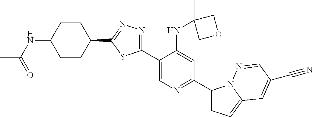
C1(C2=CN=C(C3=CC=C4N3N=CC(C#N)=C4)C=C2NC2(C)COC2)=NN=C(C2CCC(NC(C)=O)CC2)S1
